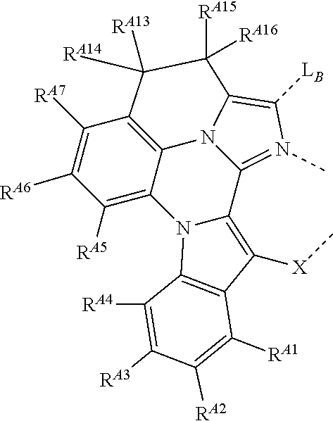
C12=N(C)C([LB])=C3N1C1=C(C([RA7])=C([RA6])C([RA5])=C1N1C2=C([X]C)C2=C1C([RA4])=C([RA3])C([RA2])=C2[RA1])C([RA13])([RA14])C3([RA15])[RA16]
